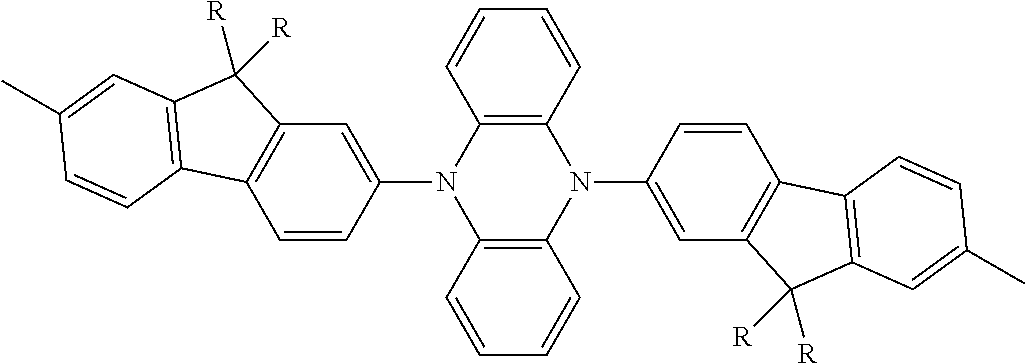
C1=CC(N2C3=C(N(C4=CC5=C(C=C4)C4=C(C5([R])[R])C=C(C)C=C4)C4=C2C=CC=C4)C=CC=C3)=CC2=C1C1=C(C2([R])[R])C=C(C)C=C1
